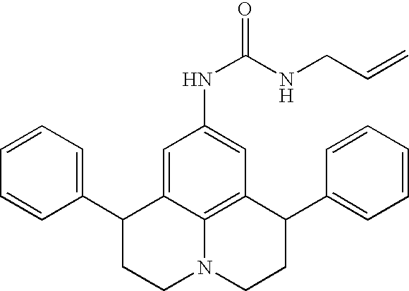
C1=CC=C(C2CCN3C4=C(C(C5=CC=CC=C5)CC3)C=C(NC(=O)NCC=C)C=C24)C=C1
